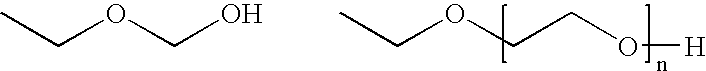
CCOCCO[H].CCOCO
